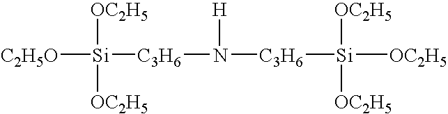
[C2H5O][Si]([OC2H5])([OC2H5])[C3H6]N([C3H6][Si]([OC2H5])([OC2H5])[OC2H5])[H]
